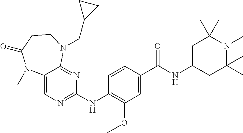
C1(NC2=NC=C3C(=N2)N(CC2CC2)CCC(=O)N3C)=C(OC)C=C(C(NC2CC(C)(C)N(C)C(C)(C)C2)=O)C=C1
